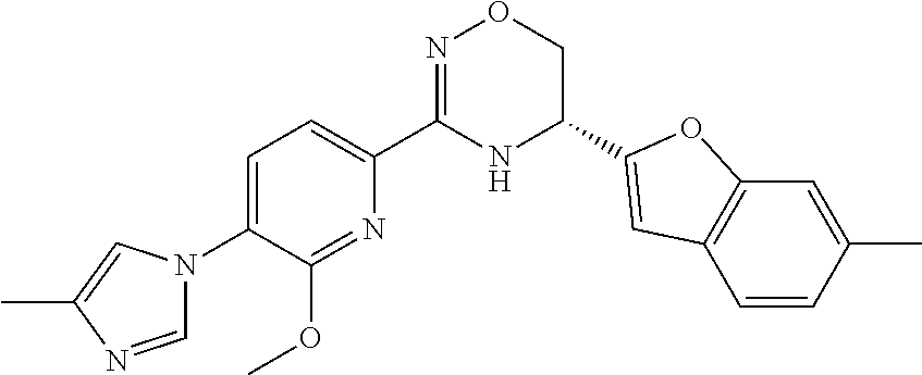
C1=C(N2C=NC(C)=C2)C(OC)=NC(C2=NOCC(C3=CC4=C(C=C(C)C=C4)O3)N2)=C1
